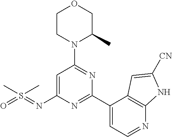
O1CCN(C2=NC(C3=CC=NC4=C3C=C([CN])N4)=NC(N=S(=O)(C)C)=C2)C(C)C1
